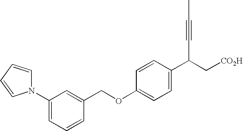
C1(N2C=CC=C2)=CC=CC(COC2=CC=C(C(C#CC)C[CO2H])C=C2)=C1
